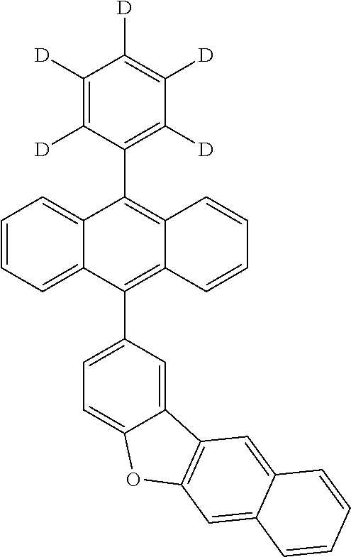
C1([D])=C([D])C(C2=C3C(=C(C4=CC=C5C(=C4)C4=C(O5)C=C5C(=C4)C=CC=C5)C4=CC=CC=C24)C=CC=C3)=C([D])C([D])=C1[D]
